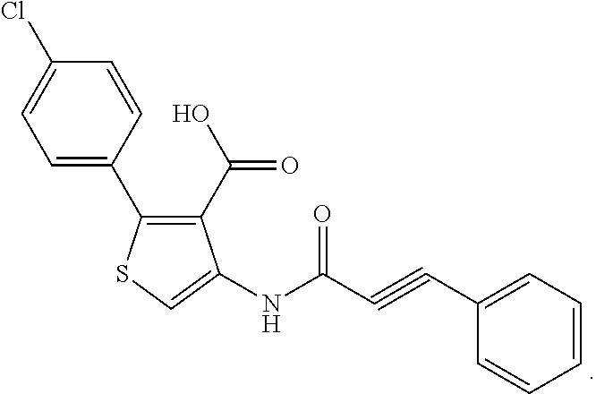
C1(C(=O)O)=C(C2=CC=C(Cl)C=C2)SC=C1NC(C#CC1=CC=CC=C1)=O
